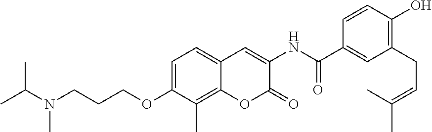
C1=C(OCCCN(C(C)C)C)C(C)=C2C(=C1)C=C(NC(=O)C1=CC(CC=C(C)C)=C(O)C=C1)C(=O)O2
